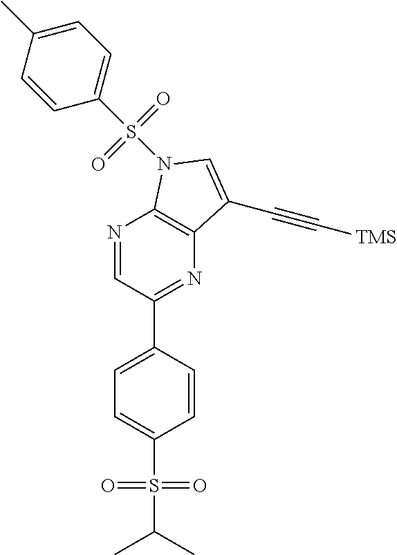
N1=CC(C2=CC=C(S(C(C)C)(=O)=O)C=C2)=NC2=C1N(S(C1=CC=C(C)C=C1)(=O)=O)C=C2C#C[TMS]
